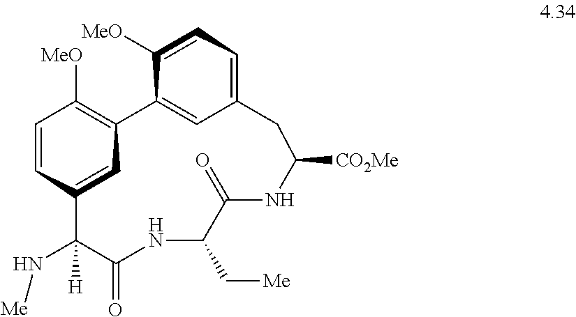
C1=CC2=CC(=C1[MeO])C1=CC(=CC=C1[MeO])CC([CO2Me])NC(=O)C(C[Me])NC(=O)C2(N[Me])[H]
